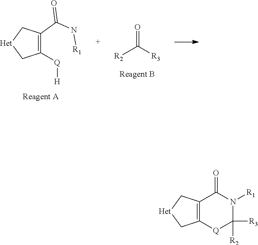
C1([Q][H])=C(C(N[R1])=O)C[Het]C1.[R2]C([R3])=O.C12=C([Q]C([R2])([R3])N([R1])C1=O)C[Het]C2
